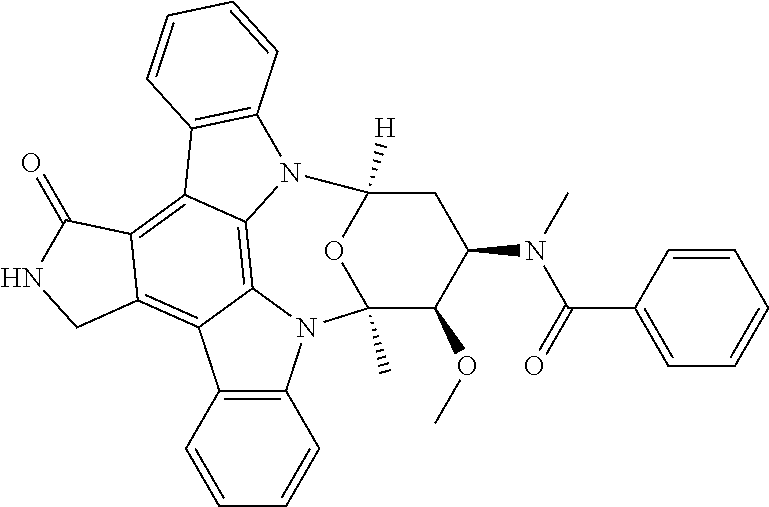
C12=C(C=CC=C1)C1=C3C(=C4C5=C1N2C1(C)C(OC)C(N(C(C2=CC=CC=C2)=O)C)CC([H])(N5C2=C4C=CC=C2)O1)C(=O)NC3
